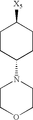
C1([X5])CCC(N2CCOCC2)CC1
